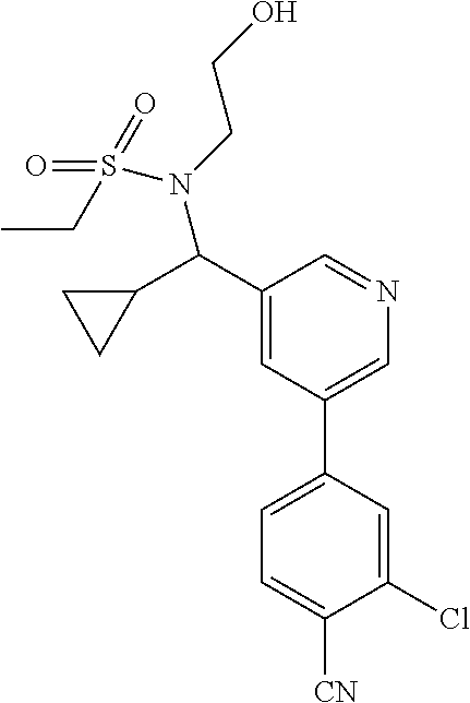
C1(C(C2CC2)N(CCO)S(CC)(=O)=O)=CC(C2=CC=C([CN])C(Cl)=C2)=CN=C1
